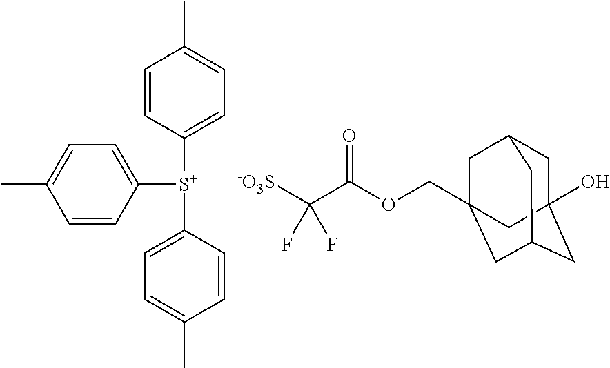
C1=CC([S+](C2=CC=C(C)C=C2)C2=CC=C(C)C=C2)=CC=C1C.O=C(OCC12CC3CC(O)(CC(C1)C3)C2)C([-O3S])(F)F
